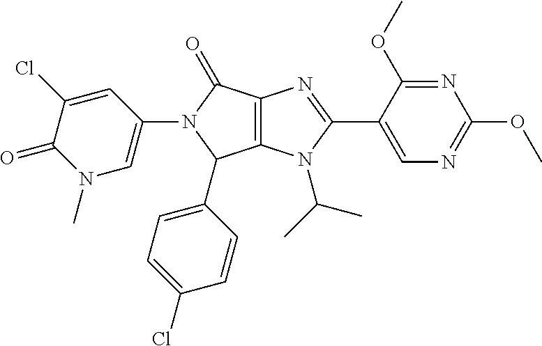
C12=C(N(C(C)C)C(C3=CN=C(OC)N=C3OC)=N1)C(C1=CC=C(Cl)C=C1)N(C1=CN(C)C(=O)C(Cl)=C1)C2=O
